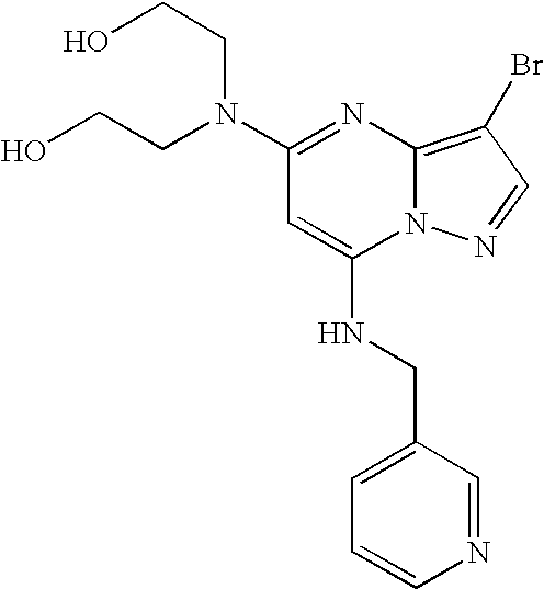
N(C1=NC2=C(Br)C=NN2C(NCC2=CC=CN=C2)=C1)(CCO)CCO
